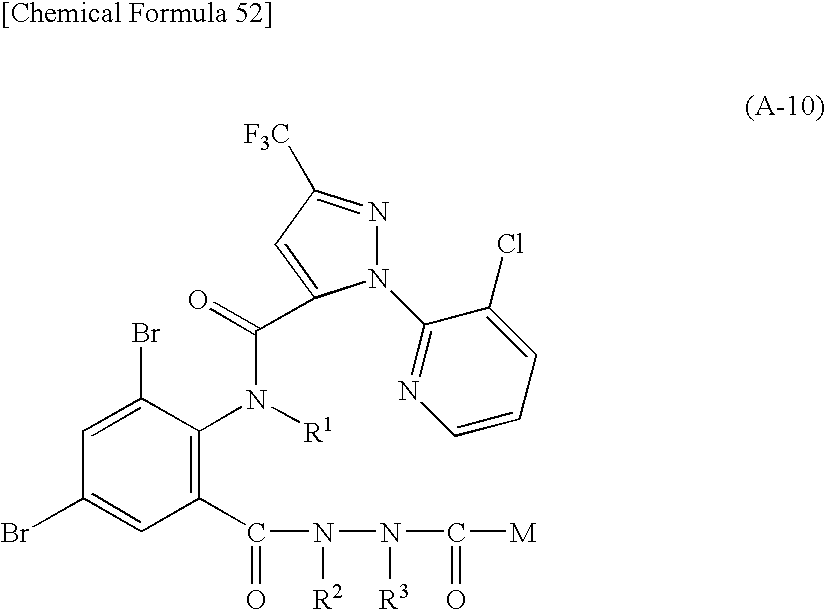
C1(C(=O)N([R2])N([R3])C(=O)[M])=C(N([R1])C(=O)C2=CC([F3C])=NN2C2=NC=CC=C2Cl)C(Br)=CC(Br)=C1
